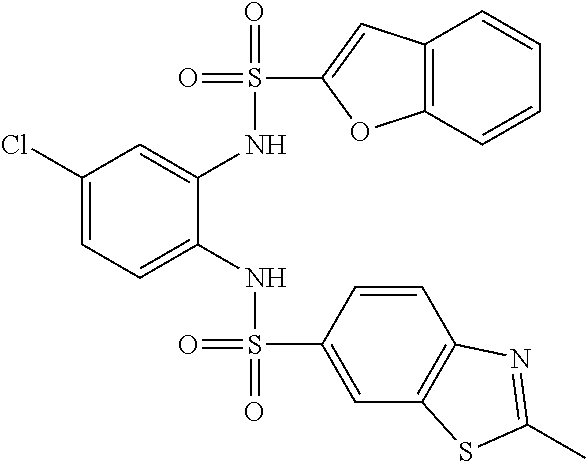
C1(Cl)=CC=C(NS(=O)(C2=CC3=C(C=C2)N=C(C)S3)=O)C(NS(=O)(C2=CC3=C(O2)C=CC=C3)=O)=C1
